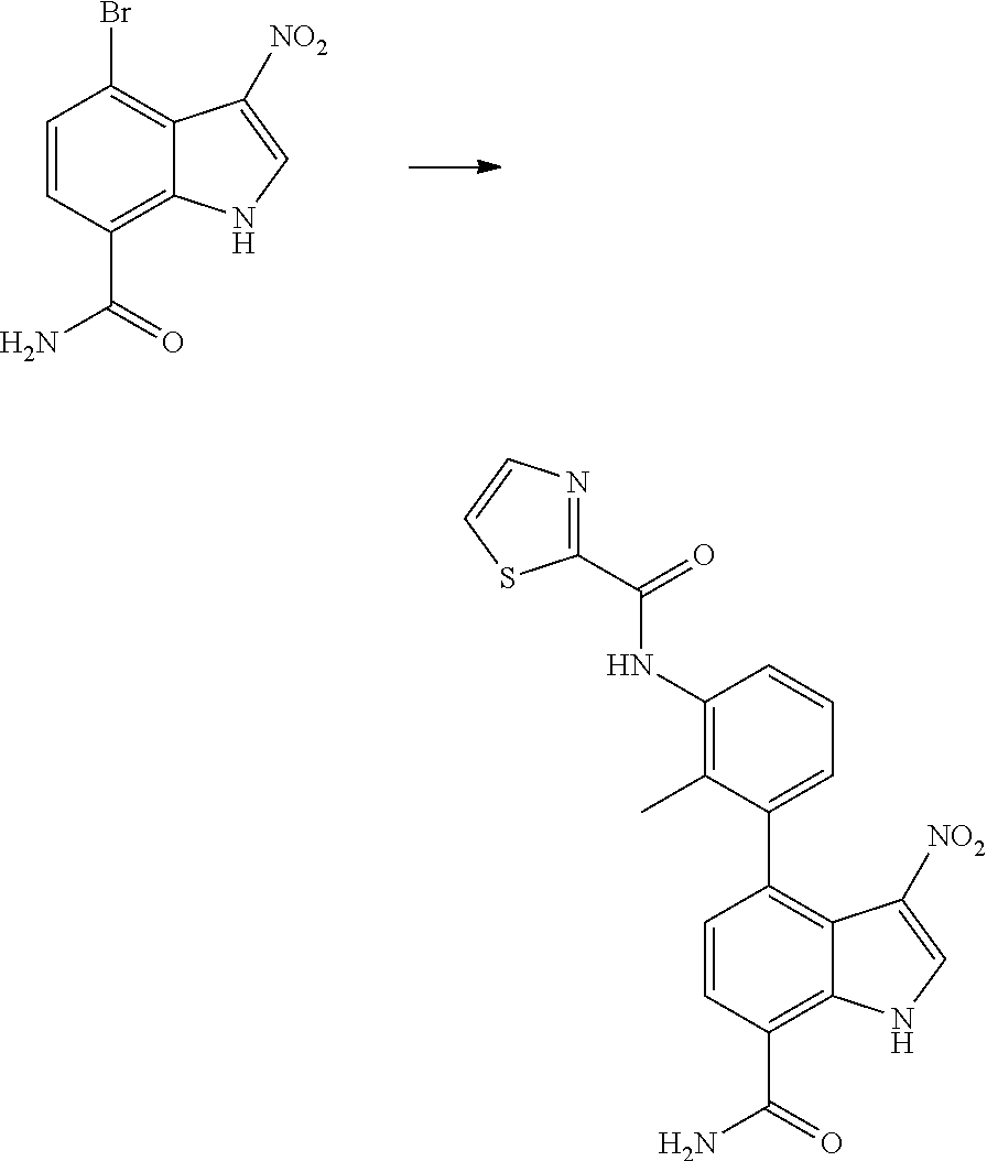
C1=CC(C(=O)N)=C2C(=C1Br)C([NO2])=CN2.C1=CC(C(=O)N)=C2C(=C1C1=CC=CC(NC(=O)C3=NC=CS3)=C1C)C([NO2])=CN2
